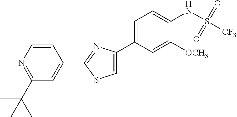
C1(C(C)(C)C)=NC=CC(C2=NC(C3=CC=C(NS([CF3])(=O)=O)C([OCH3])=C3)=CS2)=C1
